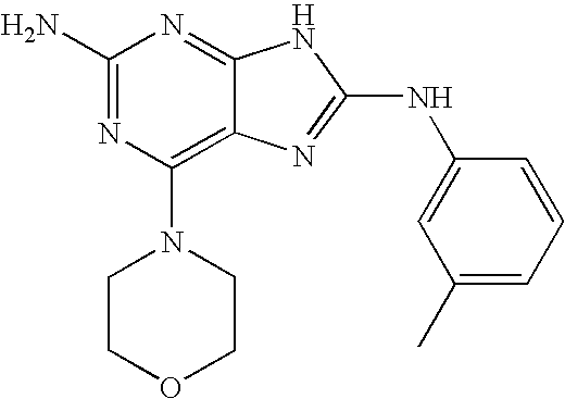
NC1=NC(N2CCOCC2)=C2C(=N1)NC(NC1=CC(C)=CC=C1)=N2
